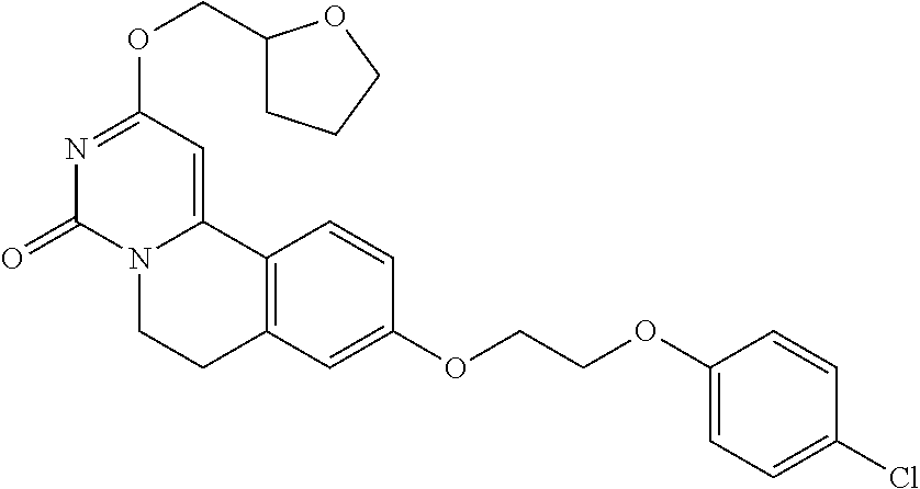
N1=C(OCC2CCCO2)C=C2N(C1=O)CCC1=C2C=CC(OCCOC2=CC=C(Cl)C=C2)=C1
